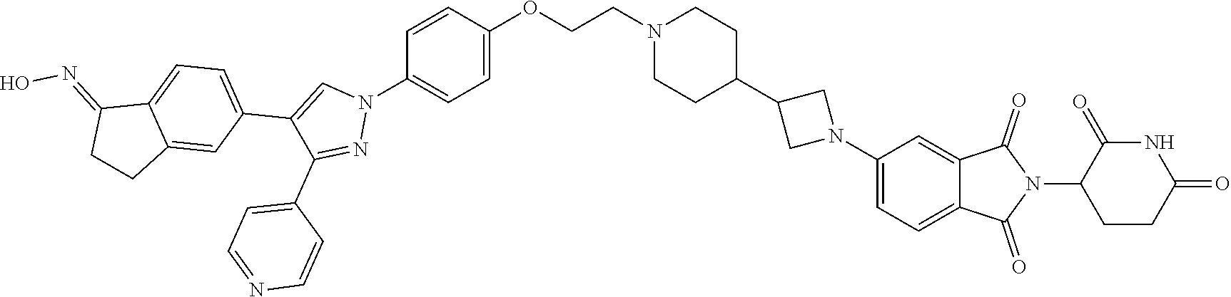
N1(CCOC2=CC=C(N3C=C(C4=CC=C5C(=C4)CCC5=NO)C(C4=CC=NC=C4)=N3)C=C2)CCC(C2CN(C3=CC=C4C(=C3)C(=O)N(C3CCC(=O)NC3=O)C4=O)C2)CC1
